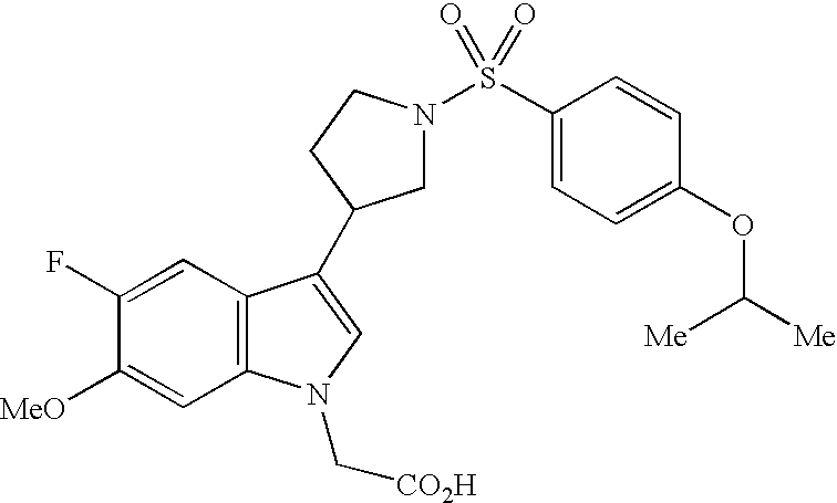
C1N(S(C2=CC=C(OC([Me])[Me])C=C2)(=O)=O)CCC1C1=CN(C[CO2H])C2=C1C=C(F)C([MeO])=C2
